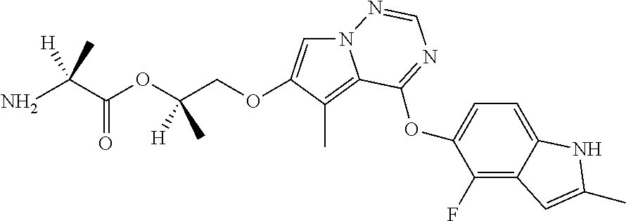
N12C=C(OCC(OC(C(N)([H])C)=O)([H])C)C(C)=C1C(OC1=CC=C3C(=C1F)C=C(C)N3)=NC=N2
